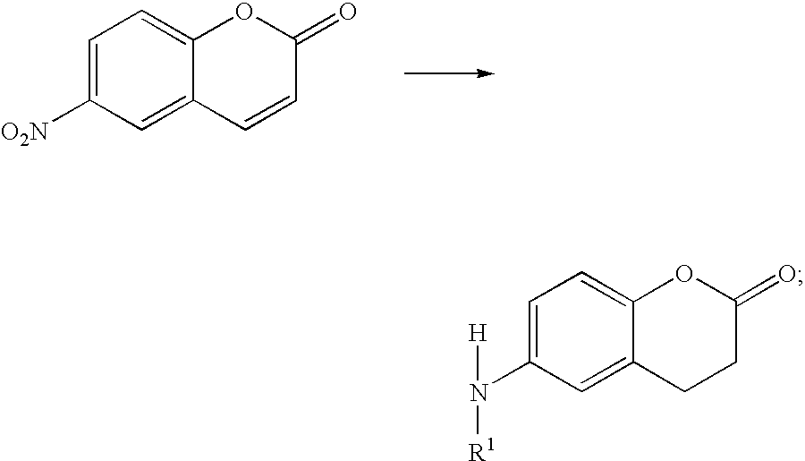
C1=C([O2N])C=C2C(=C1)OC(=O)C=C2.C1=C(N([H])[R1])C=C2C(=C1)OC(=O)CC2
